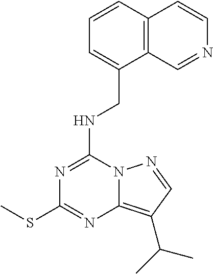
N(C1=NC(SC)=NC2=C(C(C)C)C=NN12)CC1=CC=CC2=C1C=NC=C2
